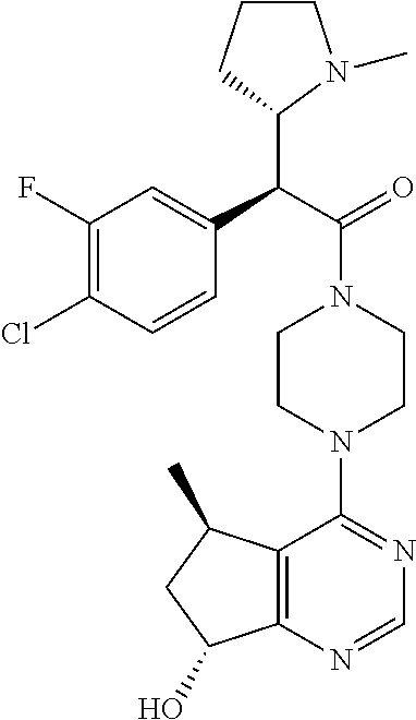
C(C(=O)N1CCN(C2=NC=NC3=C2C(C)CC3O)CC1)(C1N(C)CCC1)C1=CC(F)=C(Cl)C=C1
